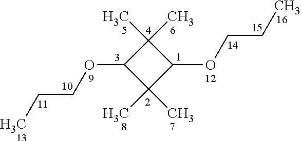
O(C1C(C)(C)C(OCCC)C1(C)C)CCC
